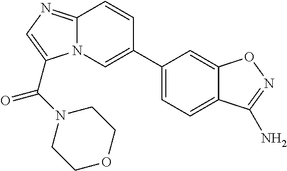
C12=NC=C(C(N3CCOCC3)=O)N1C=C(C1=CC=C3C(=C1)ON=C3N)C=C2
